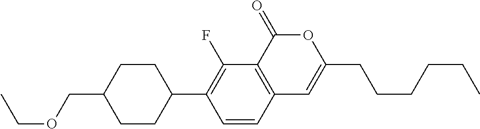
C12=C(C(=O)OC(CCCCCC)=C1)C(F)=C(C1CCC(COCC)CC1)C=C2
